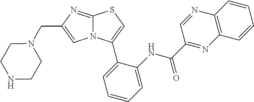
C12=NC(CN3CCNCC3)=CN1C(C1=CC=CC=C1NC(C1=NC3=C(N=C1)C=CC=C3)=O)=CS2
